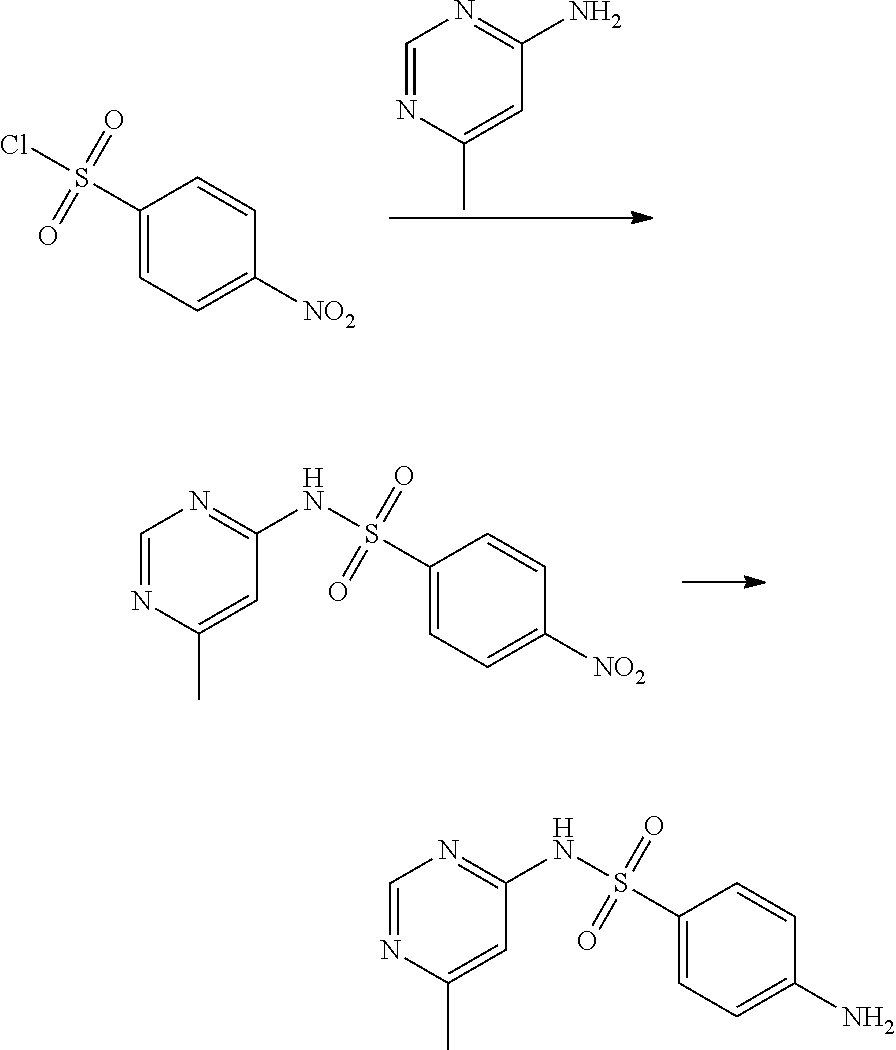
C1(S(=O)(=O)NC2=NC=NC(C)=C2)=CC=C([NO2])C=C1.C1(S(=O)(=O)Cl)=CC=C([NO2])C=C1.C1=NC(C)=CC(N)=N1.C1(S(=O)(=O)NC2=NC=NC(C)=C2)=CC=C(N)C=C1
